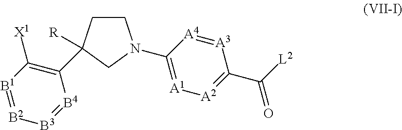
[B3]1=[B4]C(C2([R])CCN(C3=[A1][A2]=C(C([L2])=O)[A3]=[A4]3)C2)=C([X1])[B1]=[B2]1
